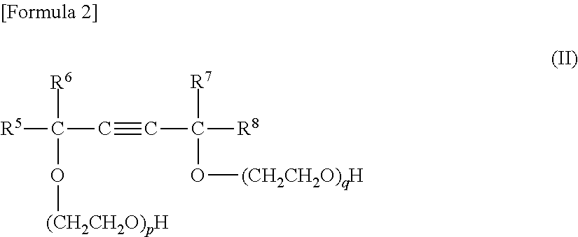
[R6]C(C#CC([R8])([R7])O[(CH2CH2O)qH])([R5])O[(CH2CH2O)pH]
